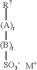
[(B)t]([SO3-])[(A)t][R7].[M+]
